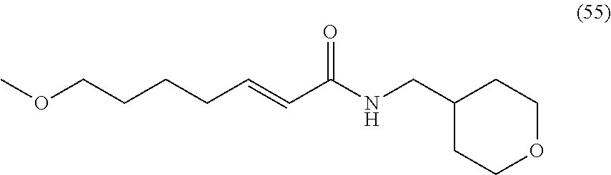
C1(CNC(C=CCCCCOC)=O)CCOCC1
